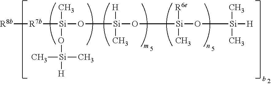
[R8b][R7b][Si](O[Si](O[Si]([R6e])(C)O[Si]([H])(C)C)([H])C)(C)O[Si](C)([H])C
